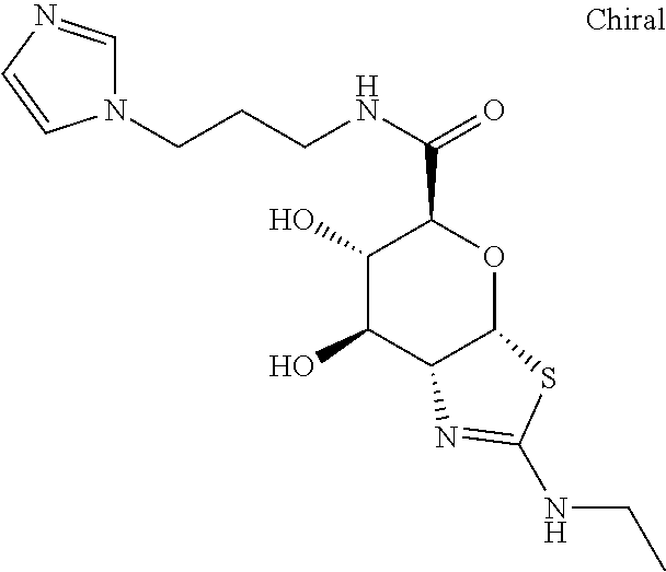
C1(O)C(O)C2C(OC1C(NCCCN1C=NC=C1)=O)SC(NCC)=N2
